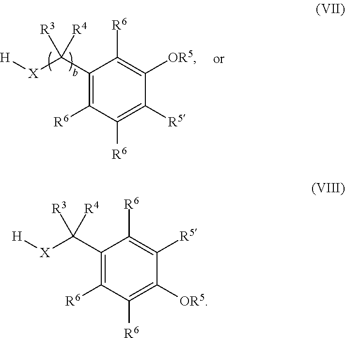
C1(C([X][H])([R3])[R4])=C([R6])C([R6])=C([R5])C([OR5])=C1[R6].C1(C([X][H])([R3])[R4])=C([R6])C([R6])=C([OR5])C([R5])=C1[R6]
